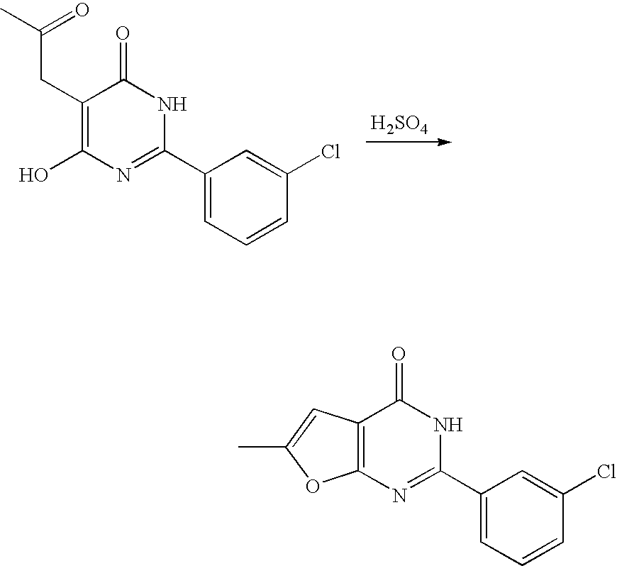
C1(CC(C)=O)=C(O)N=C(C2=CC=CC(Cl)=C2)NC1=O.[H2SO4].C12=C(N=C(C3=CC=CC(Cl)=C3)NC1=O)OC(C)=C2
